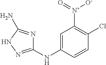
C1=C(NC2=NNC(N)=N2)C=CC(Cl)=C1[N+](=O)[O-]
